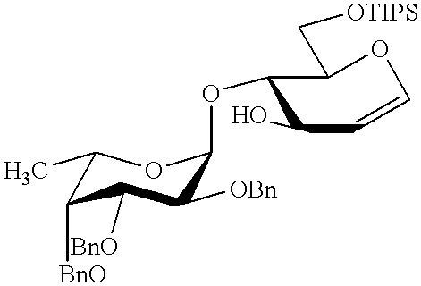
OC1C=COC(C[OTIPS])C1OC1C([OBn])C([BnO])C([BnO])C(C)O1
